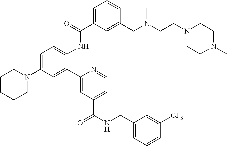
C1=C(N2CCCCC2)C=C(C2=CC(C(NCC3=CC=CC([CF3])=C3)=O)=CC=N2)C(NC(C2=CC=CC(CN(CCN3CCN(C)CC3)C)=C2)=O)=C1
